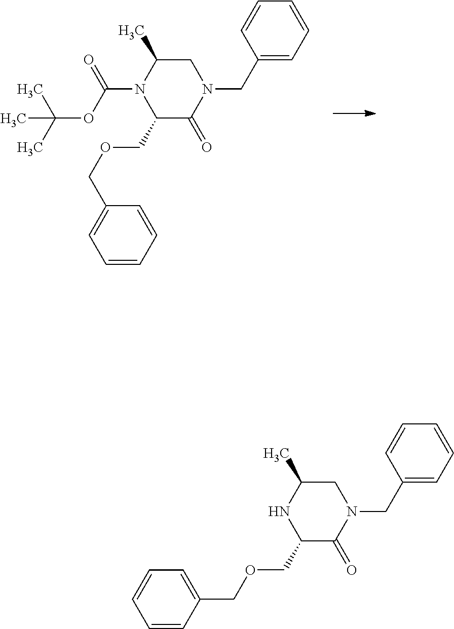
CC(C)(C)OC(=O)N1C(C)CN(CC2=CC=CC=C2)C(=O)C1COCC1=CC=CC=C1.N1C(C)CN(CC2=CC=CC=C2)C(=O)C1COCC1=CC=CC=C1
